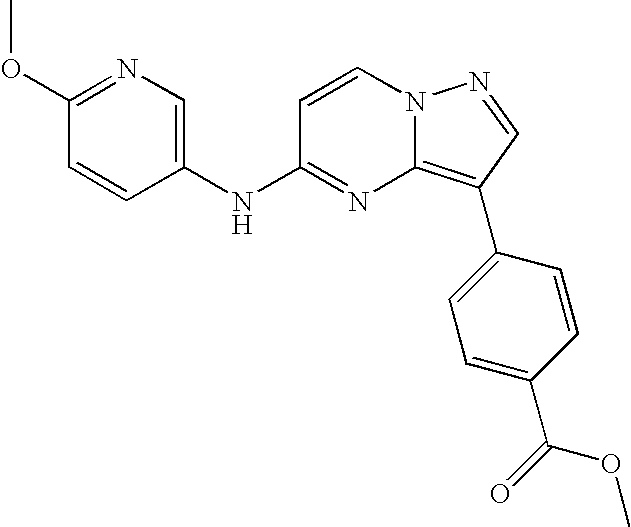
C1(OC)=NC=C(NC2=NC3=C(C4=CC=C(C(=O)OC)C=C4)C=NN3C=C2)C=C1
